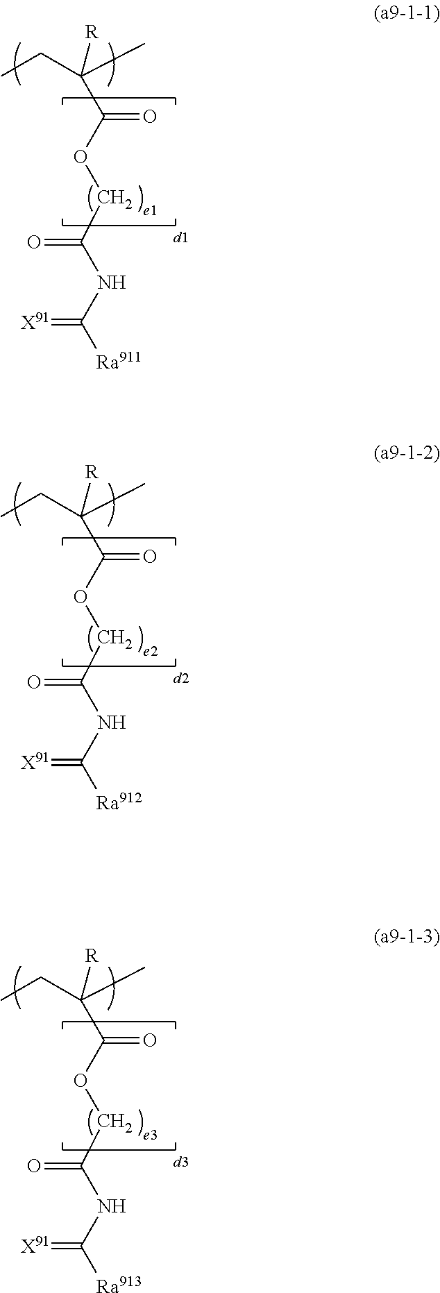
CCC(C)(C(OCC(NC(=[X91])[Ra911])=O)=O)[R].CCC(C)(C(OCC(NC(=[X91])[Ra912])=O)=O)[R].CCC(C)(C(OCC(NC(=[X91])[Ra913])=O)=O)[R]
